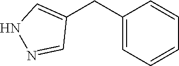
C1=C(CC2=CNN=C2)C=CC=C1
